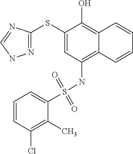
N1=C(SC2=CC(NS(C3=CC=CC(Cl)=C3C)(=O)=O)=C3C(=C2O)C=CC=C3)N=CN1
